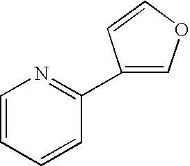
C1=CN=C(C2=COC=C2)C=C1
